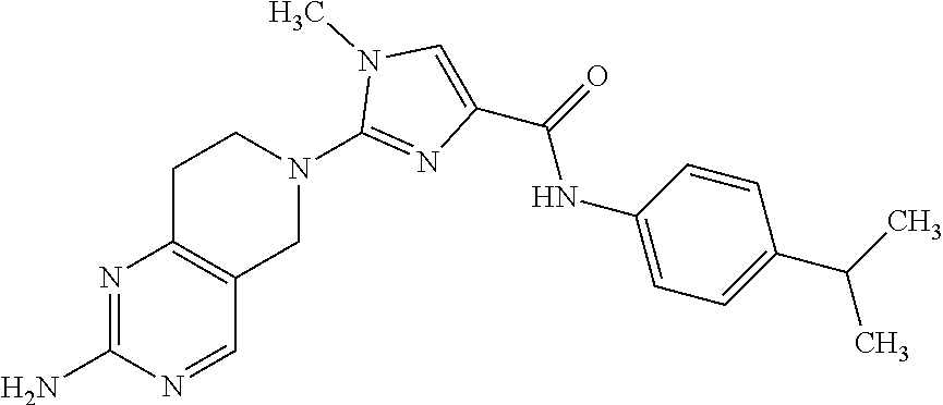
N1=C(N)N=CC2=C1CCN(C1=NC(C(=O)NC3=CC=C(C(C)C)C=C3)=CN1C)C2
